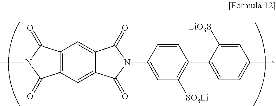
C12=C(C=C3C(=C1)C(=O)N(C1=CC([SO3Li])=C(C4=CC=C(C)C=C4[LiO3S])C=C1)C3=O)C(=O)N(C)C2=O
